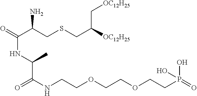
O=C(C(CSCC([OC12H25])C[OC12H25])N)NC(C(NCCOCCOCCP(=O)(O)O)=O)C
